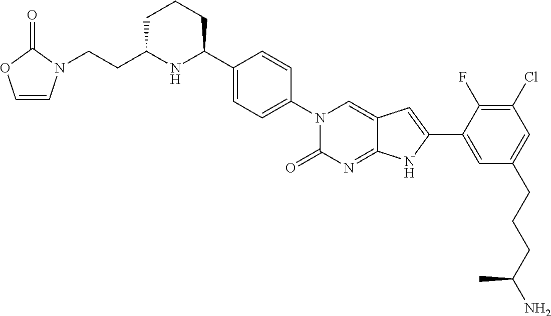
C(CC1NC(C2=CC=C(N3C(=O)N=C4C(=C3)C=C(C3=CC(CCCC(N)C)=CC(Cl)=C3F)N4)C=C2)CCC1)N1C=COC1=O
